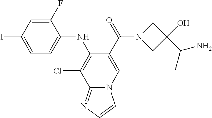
C1(F)=CC(I)=CC=C1NC1=C(Cl)C2=NC=CN2C=C1C(N1CC(O)(C(N)C)C1)=O
